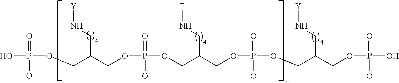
[Y]NCC(COP(O)(=O)[O-])COP(=O)([O-])OCC(CNF)COP(=O)([O-])OCC(CN[Y])COP(=O)([O-])O
